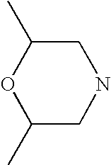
C1(C)CNCC(C)O1
